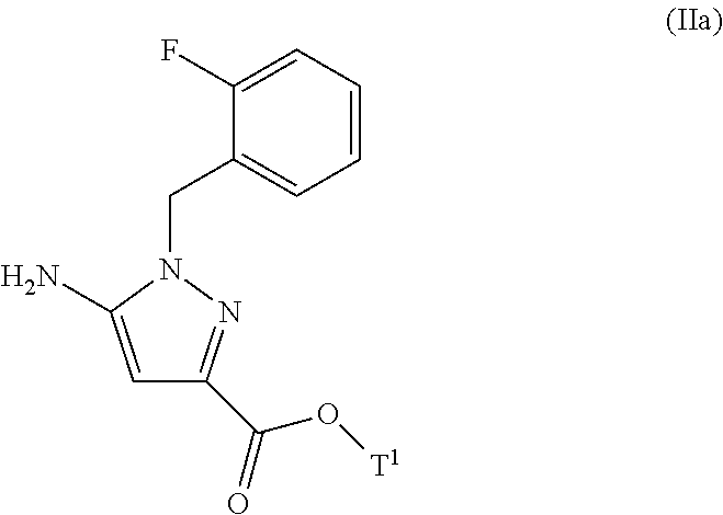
N1(CC2=CC=CC=C2F)C(N)=CC(C(=O)O[T1])=N1
